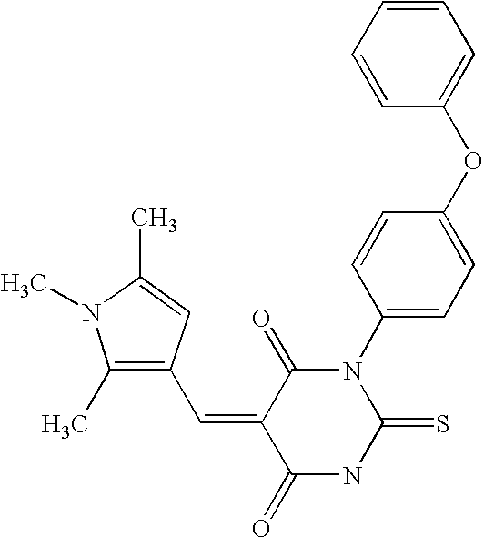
C1=CC=CC(OC2=CC=C(N3C(=O)C(=CC4=C(C)N(C)C(C)=C4)C(=O)NC3=S)C=C2)=C1
